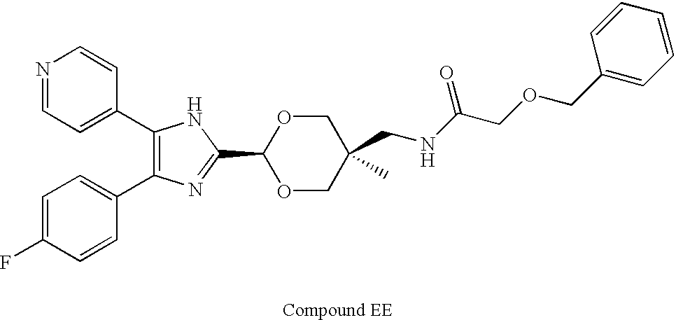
C1(C2=CC=NC=C2)=C(C2=CC=C(F)C=C2)N=C(C2OCC(C)(CNC(COCC3=CC=CC=C3)=O)CO2)N1
